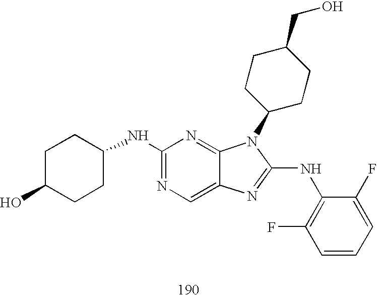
C1(NC2CCC(O)CC2)=NC=C2C(=N1)N(C1CCC(CO)CC1)C(NC1=C(F)C=CC=C1F)=N2
